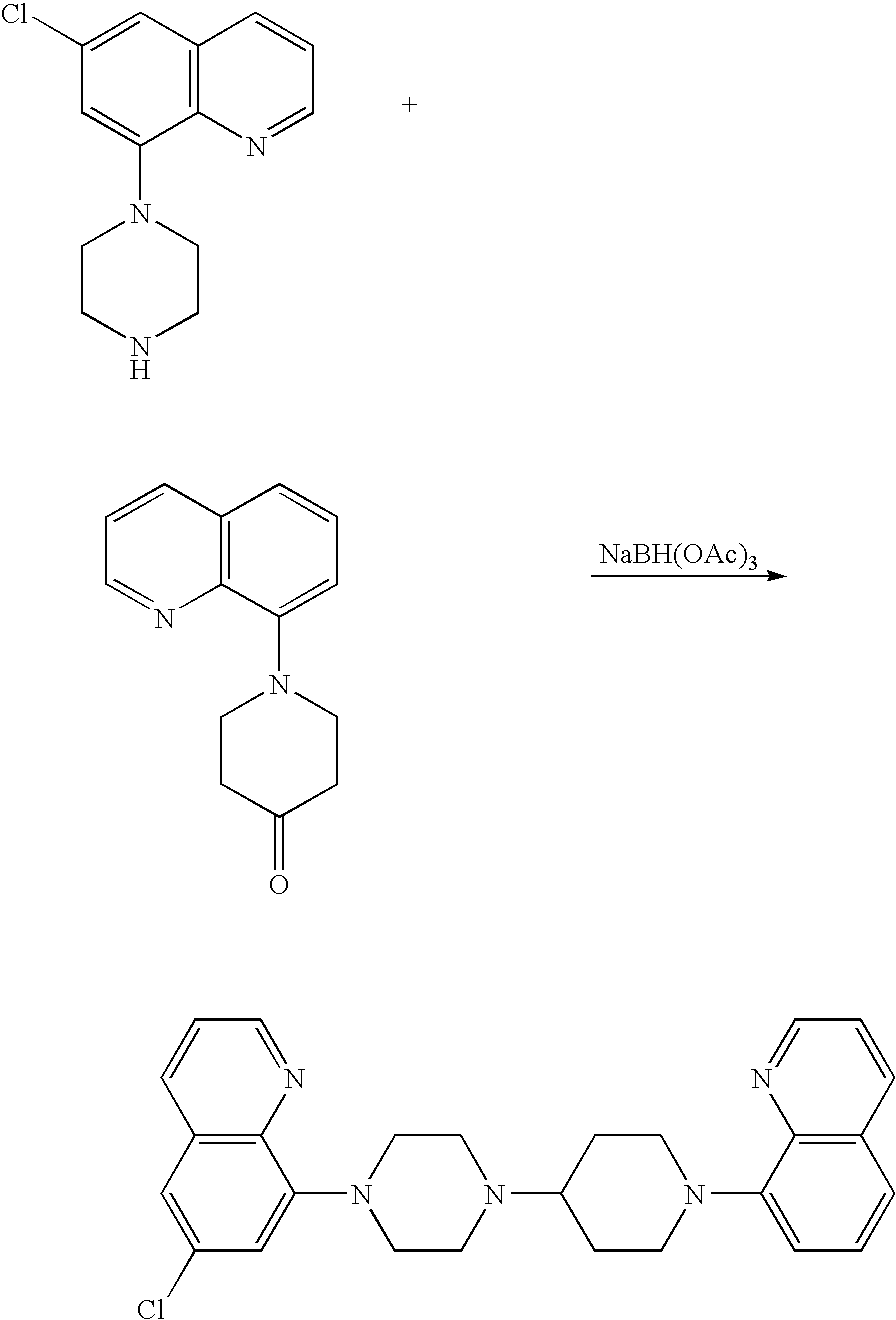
C1(Cl)=CC2=C(C(N3CCNCC3)=C1)N=CC=C2.[NaBH(OAc)3].C1=CC2=C(N=C1)C(N1CCC(=O)CC1)=CC=C2.C1=C(Cl)C=C(N2CCN(C3CCN(C4=CC=CC5=C4N=CC=C5)CC3)CC2)C2=C1C=CC=N2
